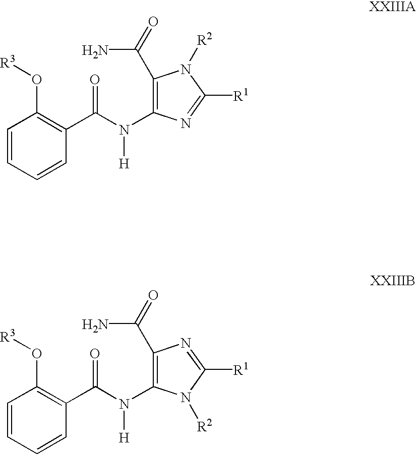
C1=CC=CC(C(N([H])C2=C(C(=O)N)N([R2])C([R1])=N2)=O)=C1O[R3].C1=CC=CC(C(N([H])C2=C(C(=O)N)N=C([R1])N2[R2])=O)=C1O[R3]
